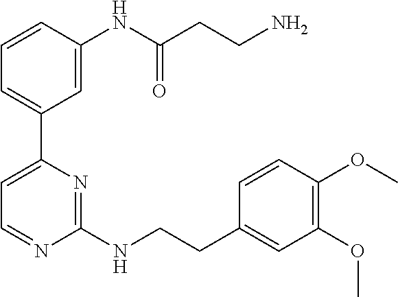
C1=CC(NC(CCN)=O)=CC(C2=CC=NC(NCCC3=CC(OC)=C(OC)C=C3)=N2)=C1
